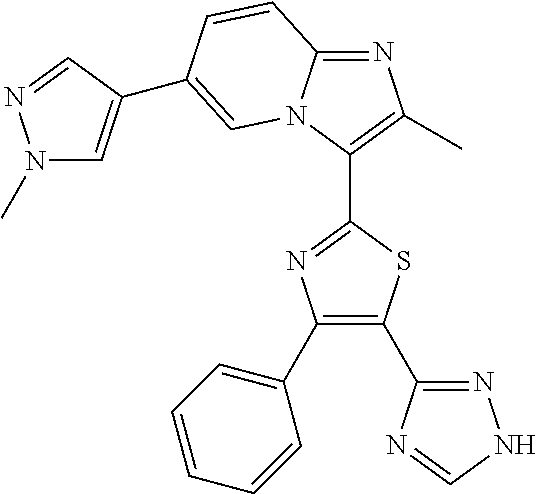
N1=C2N(C(C3=NC(C4=CC=CC=C4)=C(C4=NNC=N4)S3)=C1C)C=C(C1=CN(C)N=C1)C=C2
